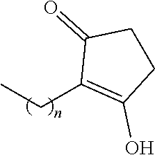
C1(CC)=C(O)CCC1=O
